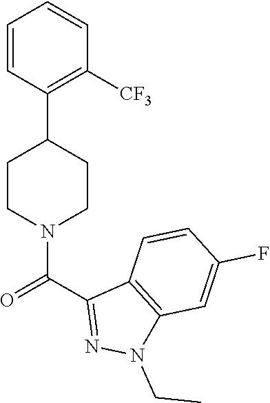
C1=CC(C2CCN(C(C3=NN(CC)C4=C3C=CC(F)=C4)=O)CC2)=C([CF3])C=C1
